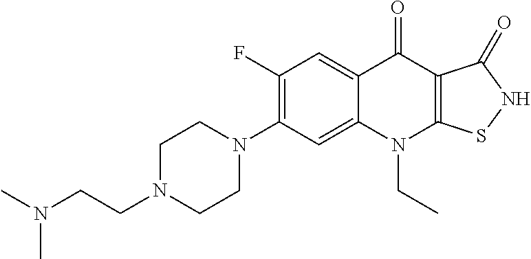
C12=CC(N3CCN(CCN(C)C)CC3)=C(F)C=C1C(=O)C1=C(N2CC)SNC1=O
